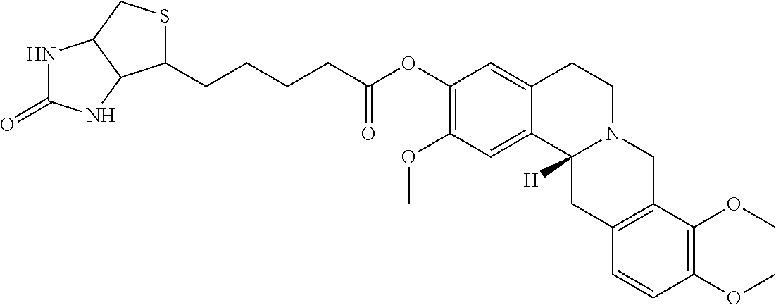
N1C(=O)NC2C1CSC2CCCCC(OC1=C(OC)C=C2C(=C1)CCN1C2([H])CC2=C(C1)C(OC)=C(OC)C=C2)=O
